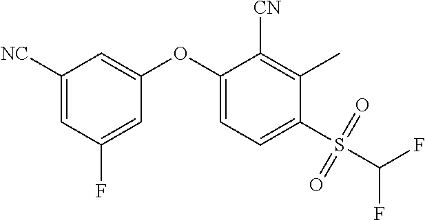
C1([NC])=CC(F)=CC(OC2=CC=C(S(C(F)F)(=O)=O)C(C)=C2[CN])=C1
